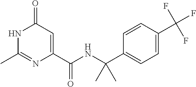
C1(=O)C=C(C(NC(C2=CC=C(C(F)(F)F)C=C2)(C)C)=O)N=C(C)N1
